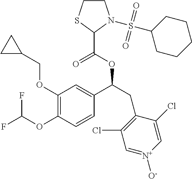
C1(OCC2CC2)=C(OC(F)F)C=CC(C(CC2=C(Cl)C=[N+]([O-])C=C2Cl)OC(=O)C2N(S(C3CCCCC3)(=O)=O)CCS2)=C1
